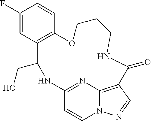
C1(F)=CC2=C(C=C1)OCCCNC(=O)C1=C3N(C=CC(=N3)NC2CO)N=C1
